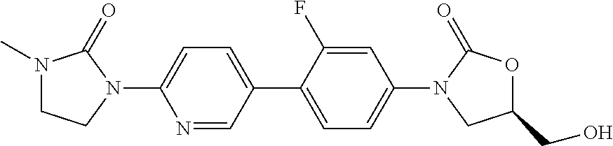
N1(C)CCN(C2=CC=C(C3=CC=C(N4CC(CO)OC4=O)C=C3F)C=N2)C1=O
